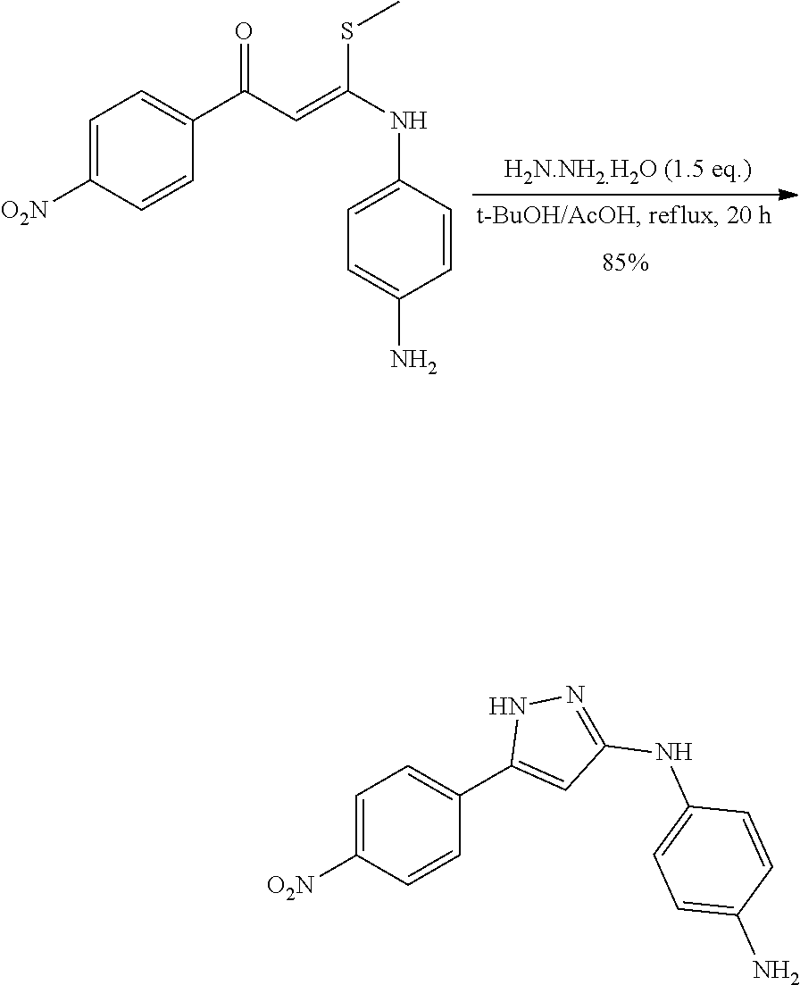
C1=C([O2N])C=CC(C(C=C(NC2=CC=C(N)C=C2)SC)=O)=C1.C1=C([O2N])C=CC(C2=CC(NC3=CC=C(N)C=C3)=NN2)=C1
